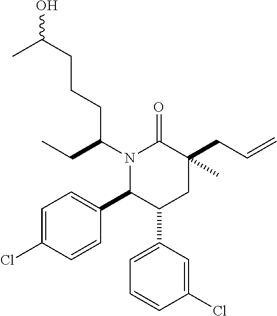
N1(C(CC)CCCC(O)C)C(C2=CC=C(Cl)C=C2)C(C2=CC=CC(Cl)=C2)CC(CC=C)(C)C1=O
